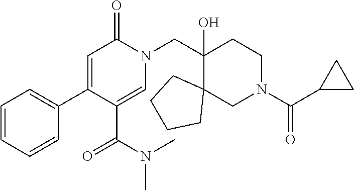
C1=CC=CC(C2=CC(=O)N(CC3(O)CCN(C(C4CC4)=O)CC34CCCC4)C=C2C(N(C)C)=O)=C1
